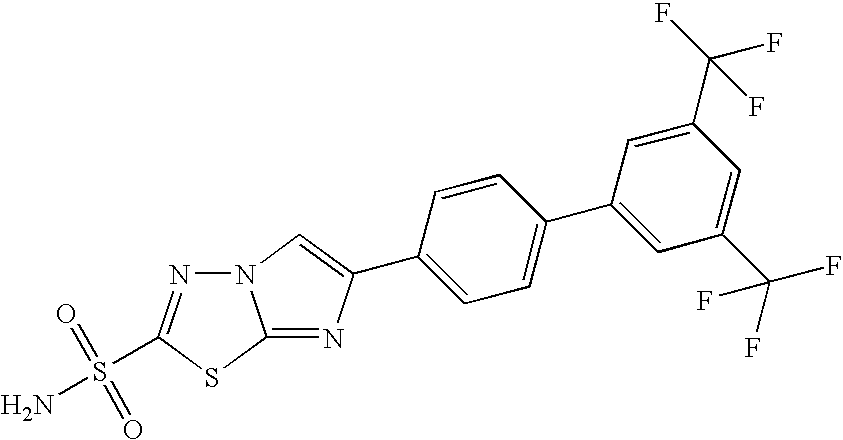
N12N=C(S(=O)(=O)N)SC1=NC(C1=CC=C(C3=CC(C(F)(F)F)=CC(C(F)(F)F)=C3)C=C1)=C2
